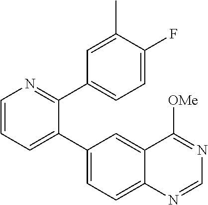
C1=CN=C(C2=CC=C(F)C(C)=C2)C(C2=CC=C3C(=C2)C([OMe])=NC=N3)=C1
